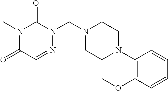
N1(CN2C(=O)N(C)C(=O)C=N2)CCN(C2=C(OC)C=CC=C2)CC1
